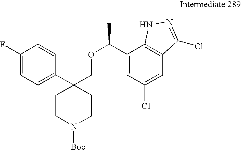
C1(C2(COC(C)C3=CC(Cl)=CC4=C3NN=C4Cl)CCN([Boc])CC2)=CC=C(F)C=C1
